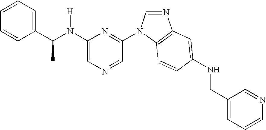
C1(N(C(C2=CC=CC=C2)C)[H])=CN=CC(N2C=NC3=C2C=CC(NCC2=CC=CN=C2)=C3)=N1
